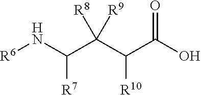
[R6]NC(C(C(C(O)=O)[R10])([R8])[R9])[R7]
